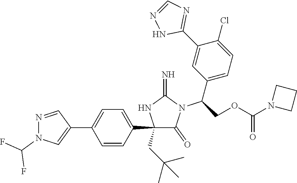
C1(C2=CC=C(C3=CN(C(F)F)N=C3)C=C2)(CC(C)(C)C)C(=O)N(C(C2=CC=C(Cl)C(C3=NC=NN3)=C2)COC(N2CCC2)=O)C(=N)N1
